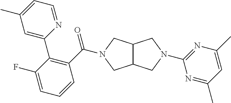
C12C(CN(C(=O)C3=C(C4=CC(C)=CC=N4)C(F)=CC=C3)C1)CN(C1=NC(C)=CC(C)=N1)C2
